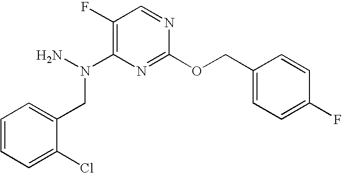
C1(F)=C(N(N)CC2=CC=CC=C2Cl)N=C(OCC2=CC=C(F)C=C2)N=C1
